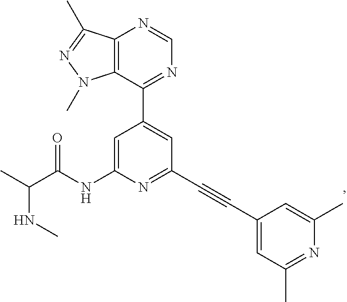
N(C(C)C(NC1=CC(C2=NC=NC3=C2N(C)N=C3C)=CC(C#CC2=CC(C)=NC(C)=C2)=N1)=O)C
